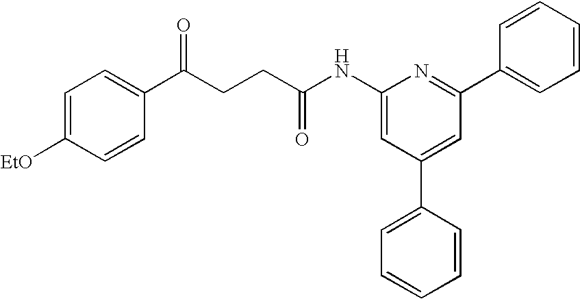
C1=C([EtO])C=CC(C(CCC(NC2=CC(C3=CC=CC=C3)=CC(C3=CC=CC=C3)=N2)=O)=O)=C1
